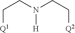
[Q1]CCN(CC[Q2])[H]
